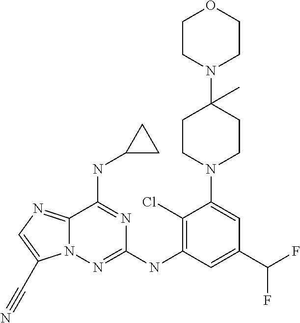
N12C(=NC=C1C#N)C(NC1CC1)=NC(NC1=C(Cl)C(N3CCC(N4CCOCC4)(C)CC3)=CC(C(F)F)=C1)=N2
